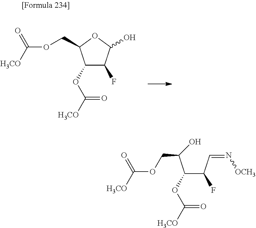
C(C1C(OC([H3CO])=O)C(F)C(O)O1)OC([H3CO])=O.C(C(C(OC([H3CO])=O)C(C=N[OCH3])F)O)OC([H3CO])=O
